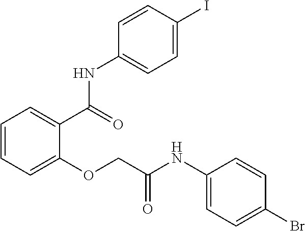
C1=CC=C(OCC(NC2=CC=C(Br)C=C2)=O)C(C(=O)NC2=CC=C(I)C=C2)=C1
